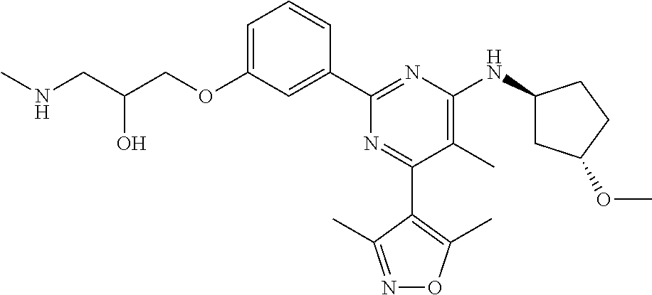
C1=C(OCC(CNC)O)C=C(C2=NC(NC3CC(OC)CC3)=C(C)C(C3=C(C)ON=C3C)=N2)C=C1
